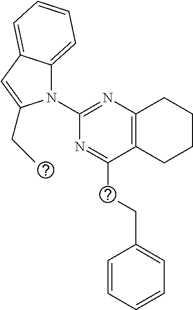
C1(N2C3=CC=CC=C3C=C2CC)=NC2=C(C(CCC3=CC=CC=C3)=N1)CCCC2
